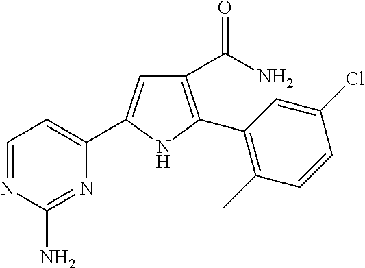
C1(C(=O)N)=C(C2=C(C)C=CC(Cl)=C2)NC(C2=CC=NC(N)=N2)=C1
